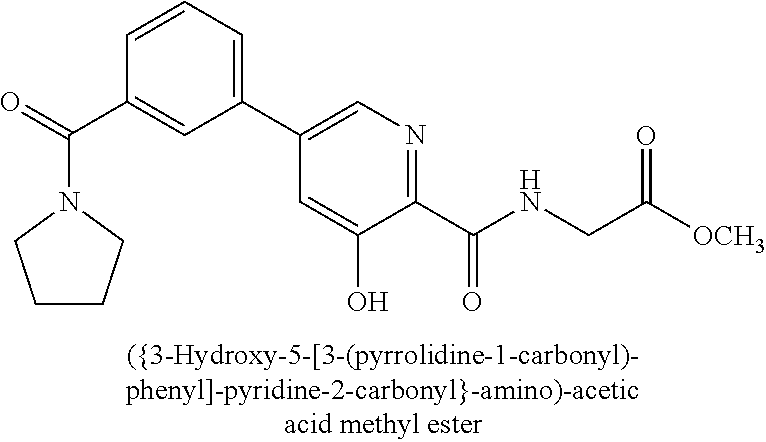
C1(C2=CN=C(C(NCC([OCH3])=O)=O)C(O)=C2)=CC=CC(C(N2CCCC2)=O)=C1
